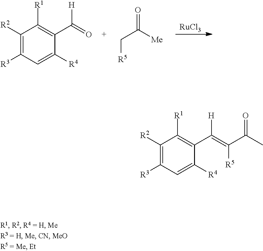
C1([R2])=C([R3])C=C([R4])C(C(=O)[H])=C1[R1].[R5]CC(=O)[Me].[RuCl3].C1([R2])=C([R3])C=C([R4])C(C(=C(C(C)=O)[R5])[H])=C1[R1]
